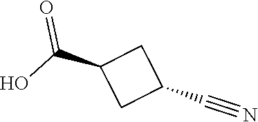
C1(C#N)CC(C(O)=O)C1
